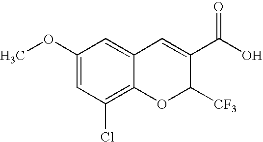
C12=C(Cl)C=C(OC)C=C1C=C(C(O)=O)C([CF3])O2
